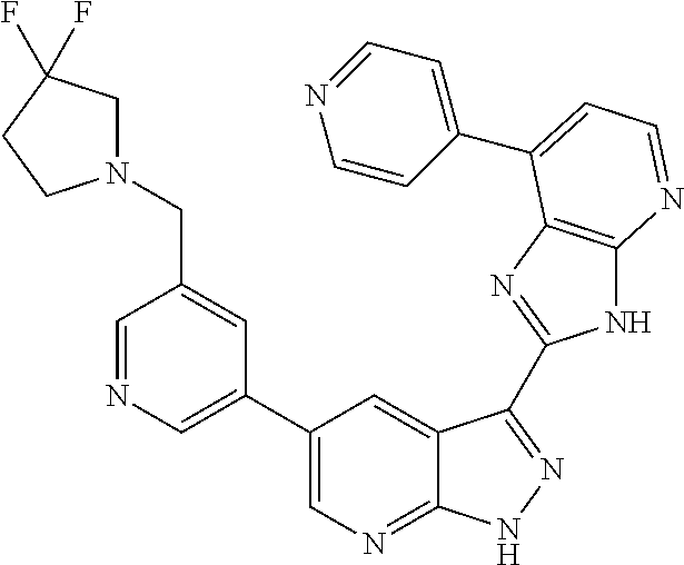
C1=NC=C(C2=CN=C3C(=C2)C(C2=NC4=C(N2)N=CC=C4C2=CC=NC=C2)=NN3)C=C1CN1CC(F)(F)CC1
